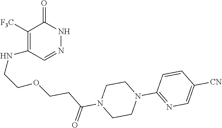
C1([F3C])=C(NCCOCCC(N2CCN(C3=NC=C([CN])C=C3)CC2)=O)C=NNC1=O
